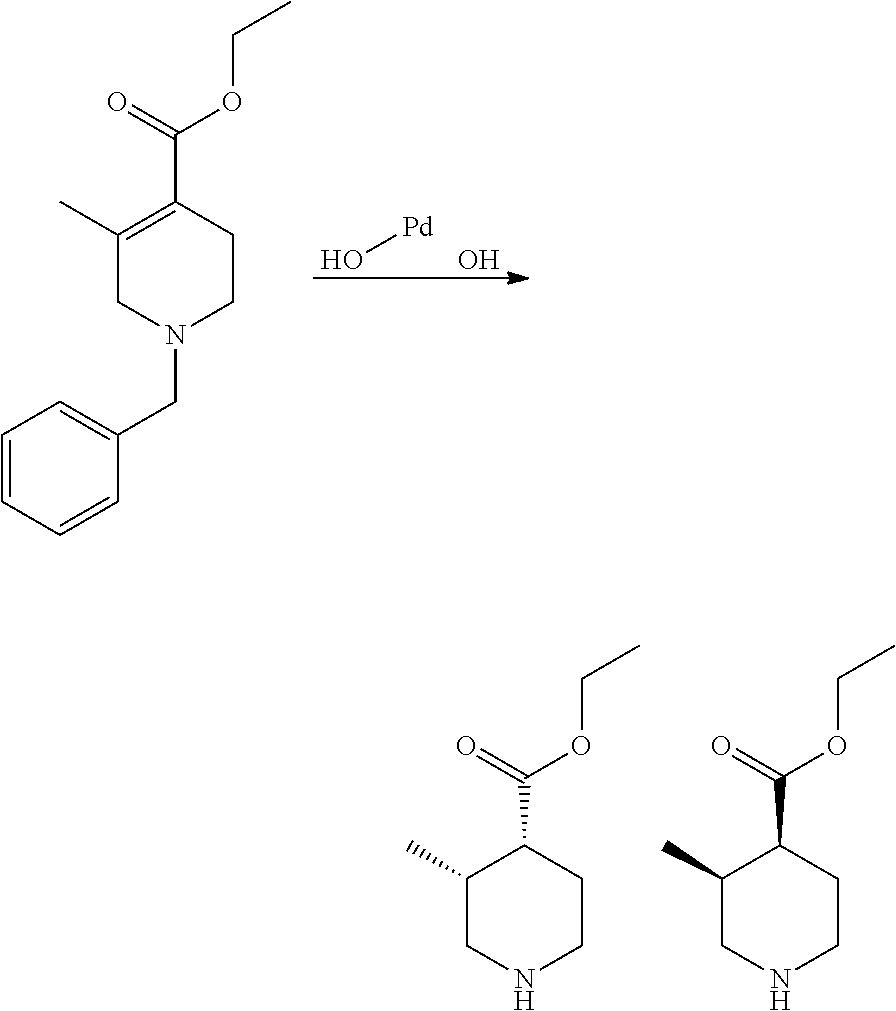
O[Pd].O.C1(C)=C(C(=O)OCC)CCN(CC2=CC=CC=C2)C1.C1(C)CNCCC1C(OCC)=O.C1(C)CNCCC1C(OCC)=O
